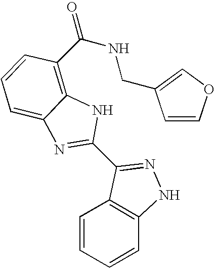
C1=CC=CC2=C1C(C1=NC3=CC=CC(C(=O)NCC4=COC=C4)=C3N1)=NN2
